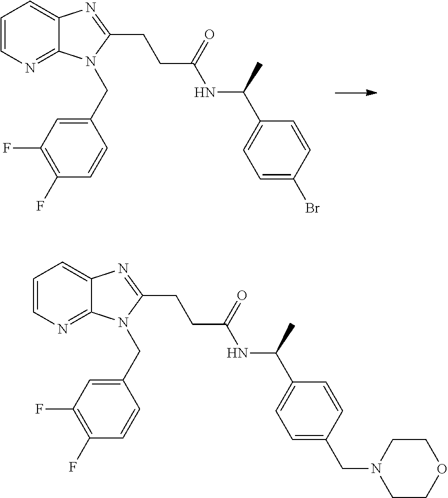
C1=CN=C2C(=C1)N=C(CCC(NC(C1=CC=C(Br)C=C1)C)=O)N2CC1=CC(F)=C(F)C=C1.C1=CN=C2C(=C1)N=C(CCC(NC(C1=CC=C(CN3CCOCC3)C=C1)C)=O)N2CC1=CC(F)=C(F)C=C1
